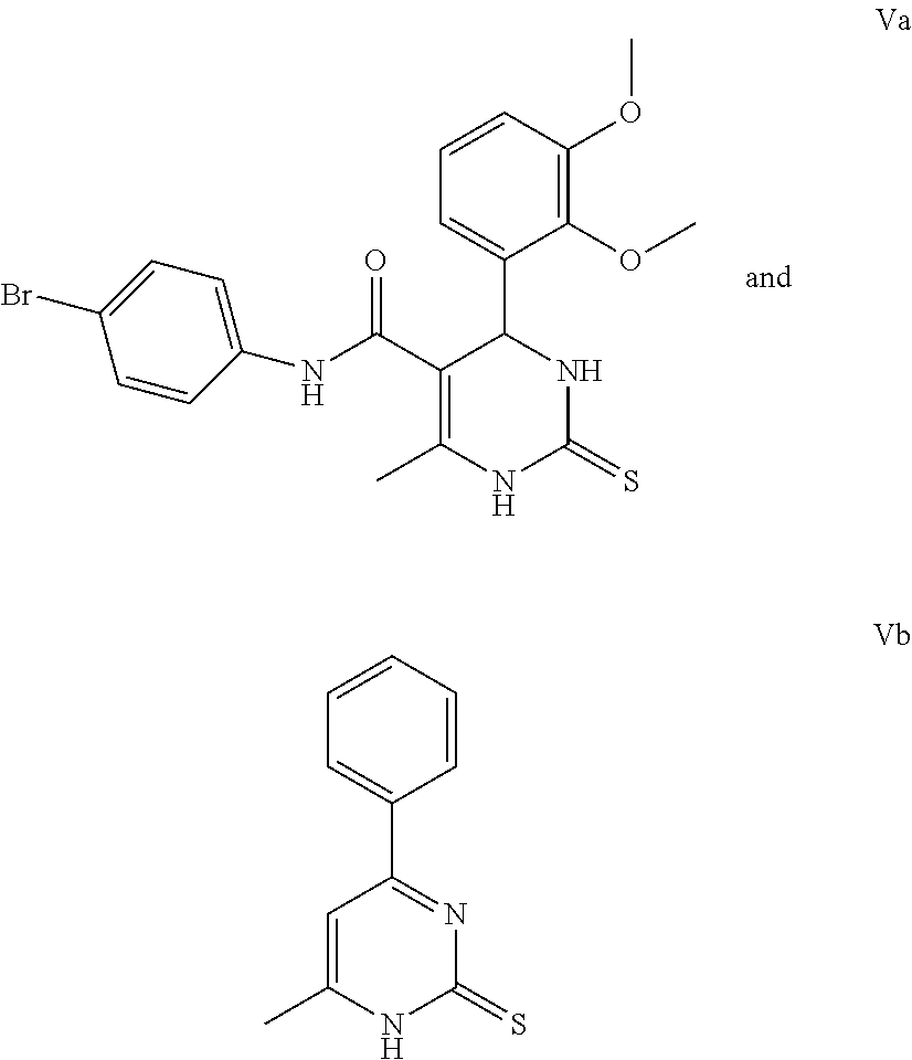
C1(OC)=C(OC)C=CC=C1C1C(C(NC2=CC=C(Br)C=C2)=O)=C(C)NC(=S)N1.C1=CC=CC=C1C1=NC(=S)NC(C)=C1
